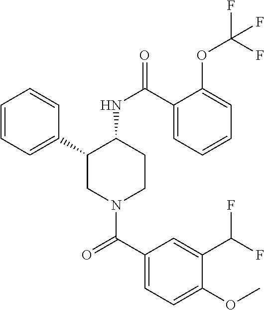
C1=CC=C(C2CN(C(C3=CC=C(OC)C(C(F)F)=C3)=O)CCC2NC(=O)C2=CC=CC=C2OC(F)(F)F)C=C1
